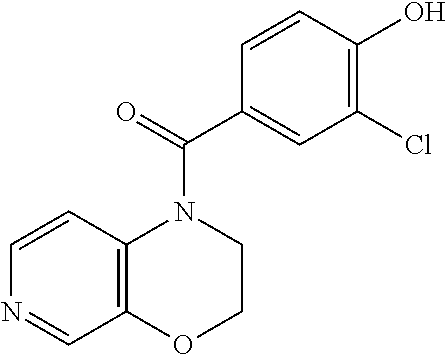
C1=CC2=C(C=N1)OCCN2C(C1=CC(Cl)=C(O)C=C1)=O
